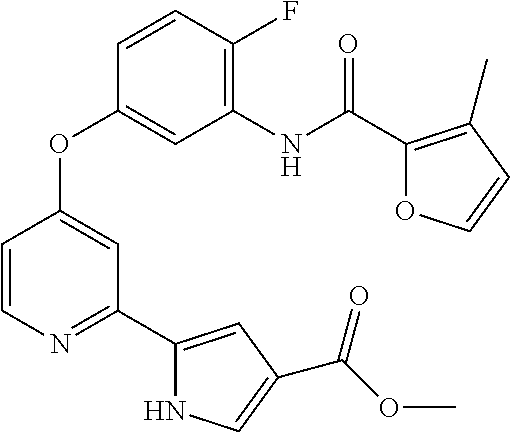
C1(NC(C2=C(C)C=CO2)=O)=C(F)C=CC(OC2=CC(C3=CC(C(OC)=O)=CN3)=NC=C2)=C1
